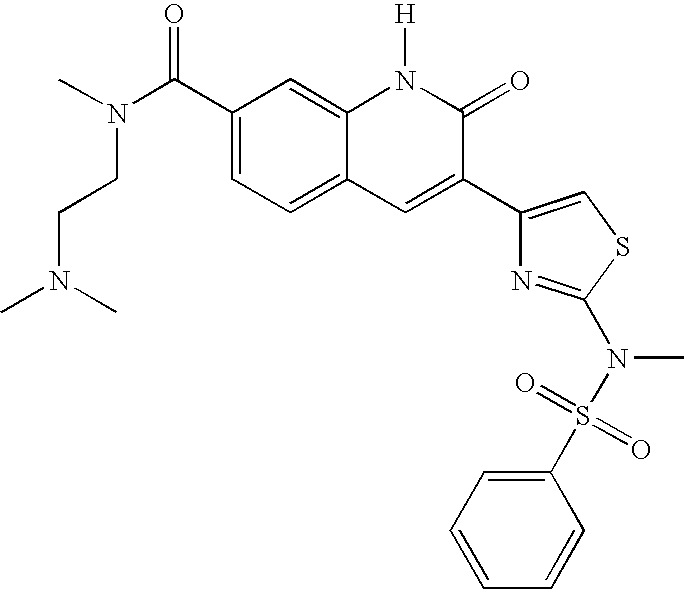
C1(C(N(C)CCN(C)C)=O)=CC=C2C(=C1)N([H])C(=O)C(C1=CSC(N(S(=O)(=O)C3=CC=CC=C3)C)=N1)=C2
